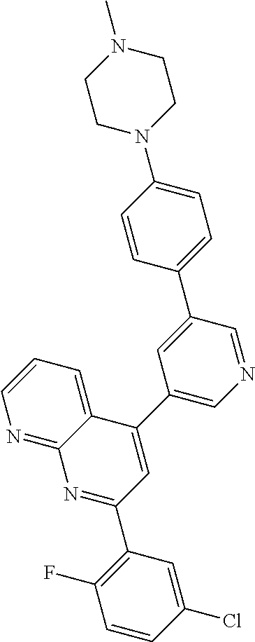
C1=CC(Cl)=CC(C2=NC3=NC=CC=C3C(C3=CN=CC(C4=CC=C(N5CCN(C)CC5)C=C4)=C3)=C2)=C1F
